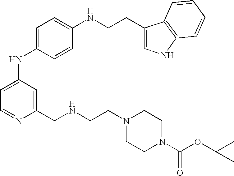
C1=C(NC2=CC=NC(CNCCN3CCN(C(OC(C)(C)C)=O)CC3)=C2)C=CC(NCCC2=CNC3=C2C=CC=C3)=C1
